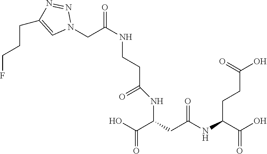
N(C(CC(=O)NC(C(=O)O)CCC(=O)O)C(=O)O)C(=O)CCNC(CN1N=NC(CCCF)=C1)=O
